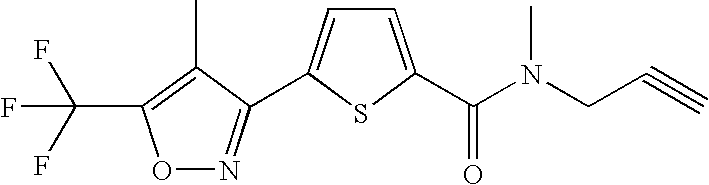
C(F)(F)(F)C1=C(C)C(C2=CC=C(C(=O)N(CC#C)C)S2)=NO1
